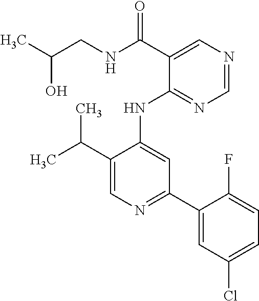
CC(CNC(C1=CN=CN=C1NC1=CC(C2=CC(Cl)=CC=C2F)=NC=C1C(C)C)=O)O
